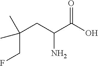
C(CC(C(O)=O)N)(CF)(C)C
